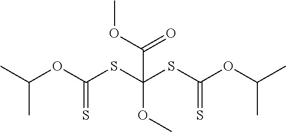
CC(OC(SC(SC(OC(C)C)=S)(OC)C(OC)=O)=S)C
